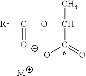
[R1]C(OC(C)C(=O)O)=[O-].[M]
